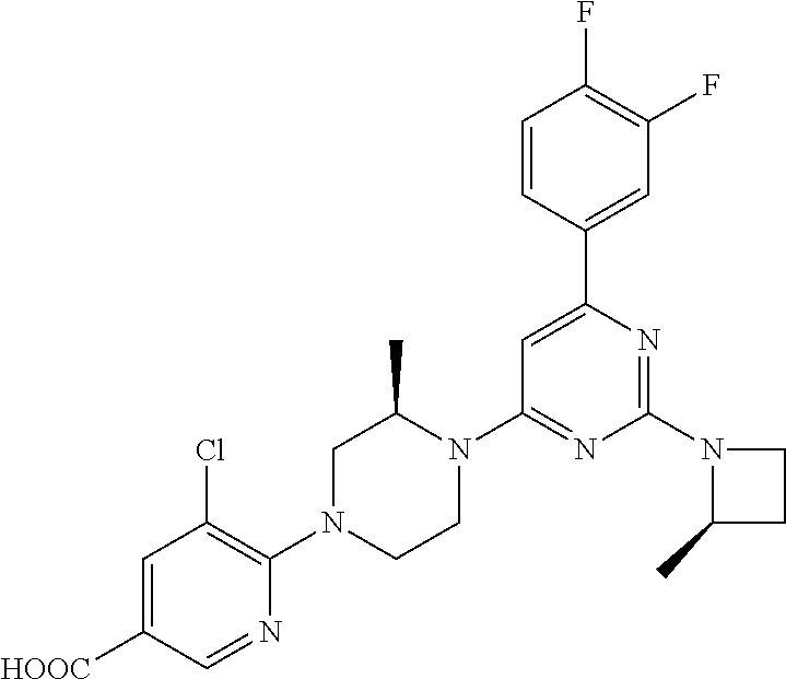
C1=C([HOOC])C=NC(N2CCN(C3=NC(N4C(C)CC4)=NC(C4=CC(F)=C(F)C=C4)=C3)C(C)C2)=C1Cl
